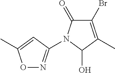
C1(=O)C(Br)=C(C)C(O)N1C1=NOC(C)=C1
